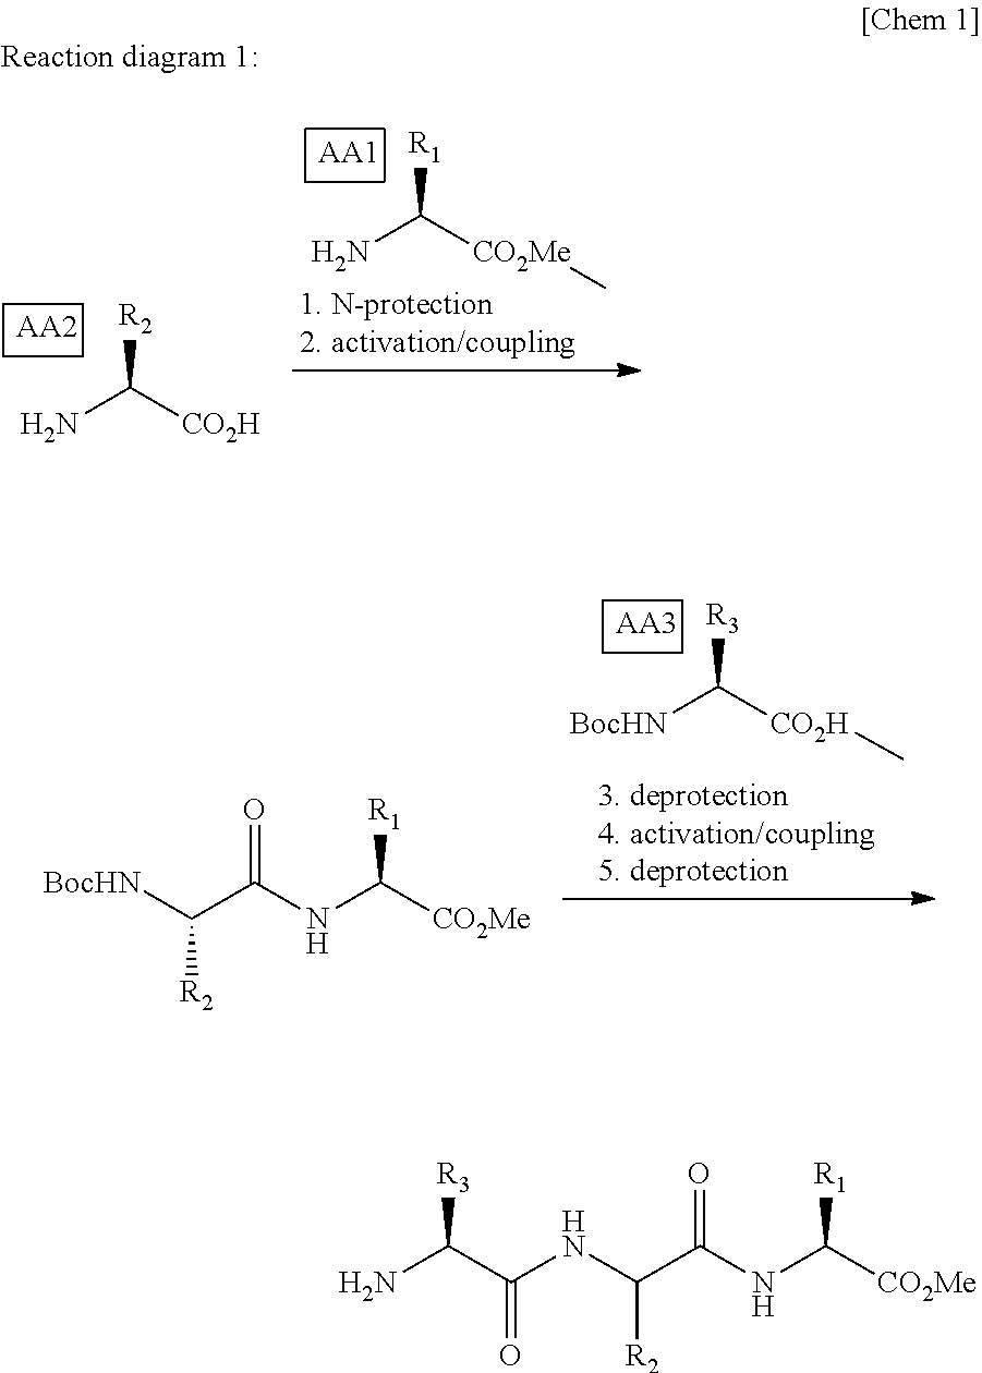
NC([CO2H])[R2].[AA2].NC([CO2Me]C)[R1].[AA1].[BocHN]C([CO2H]C)[R3].[AA3].N(C([CO2Me])[R1])C(C([BocHN])[R2])=O.N(C([CO2Me])[R1])C(C(NC(C(N)[R3])=O)[R2])=O
